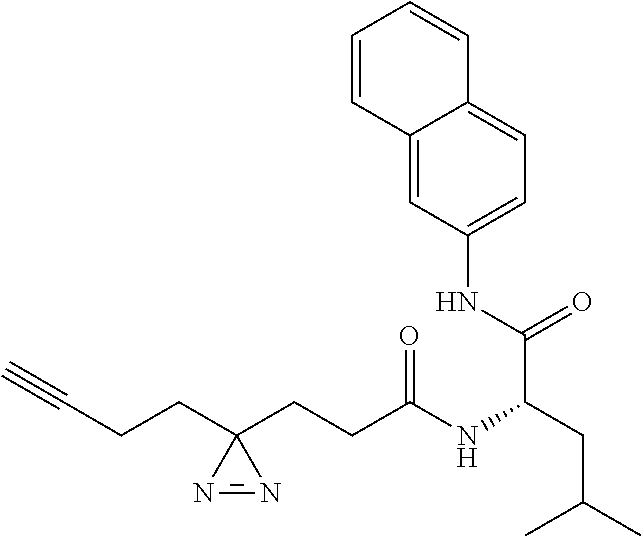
C1=CC2=CC(NC(C(CC(C)C)NC(CCC3(CCC#C)N=N3)=O)=O)=CC=C2C=C1
